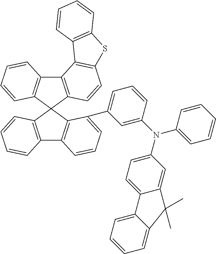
C12=C(C3(C4=C1C=CC=C4)C1=C(C4=C3C(C3=CC=CC(N(C5=CC=C6C(=C5)C(C)(C)C5=CC=CC=C65)C5=CC=CC=C5)=C3)=CC=C4)C=CC=C1)C=CC1=C2C2=C(S1)C=CC=C2
